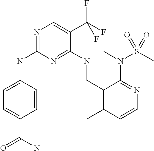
C1=CC(NC2=NC=C(C(F)(F)F)C(NCC3=C(C)C=CN=C3N(C)S(=O)(C)=O)=N2)=CC=C1C(N)=O
